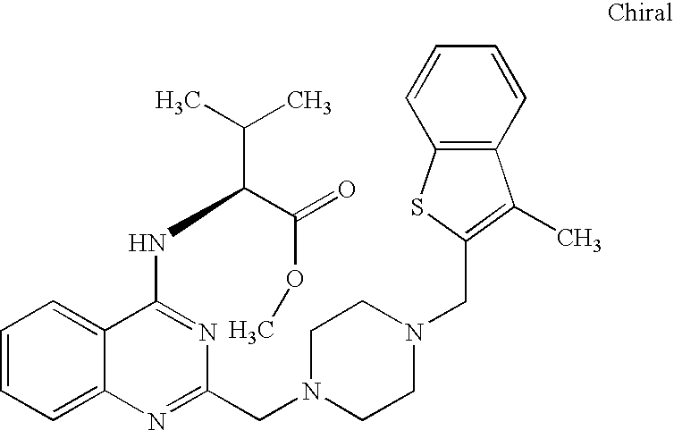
C1=CC=C2C(=C1)C(NC(C(C)C)C(=O)OC)=NC(CN1CCN(CC3=C(C)C4=C(S3)C=CC=C4)CC1)=N2
